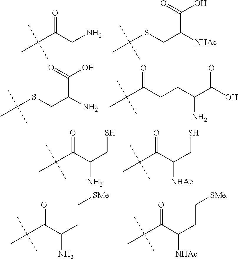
O=C(CN)C(C)(C)C.S(CC([NHAc])C(=O)O)C(C)(C)C.S(CC(N)C(=O)O)C(C)(C)C.C(CCC(C(O)=O)N)(C(C)(C)C)=O.O=C(C(CS)N)C(C)(C)C.O=C(C(CS)[NHAc])C(C)(C)C.O=C(C(CC[SMe])[NHAc])C(C)(C)C.O=C(C(CC[SMe])N)C(C)(C)C
